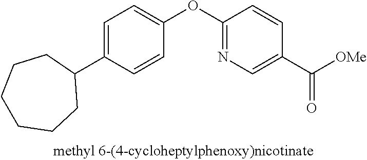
C1=C(C2CCCCCC2)C=CC(OC2=NC=C(C([OMe])=O)C=C2)=C1
